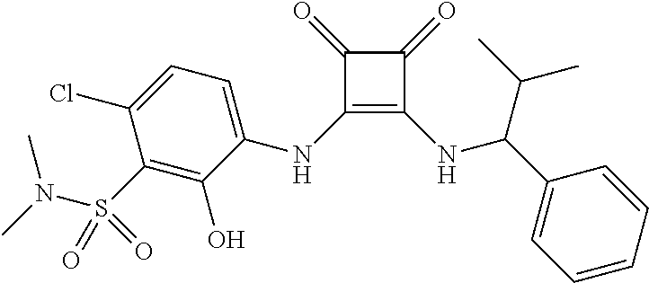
C1(NC2=CC=C(Cl)C(S(N(C)C)(=O)=O)=C2O)=C(NC(C2=CC=CC=C2)C(C)C)C(=O)C1=O
